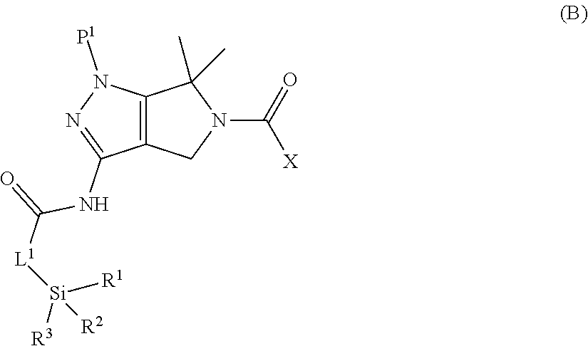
C12=C(CN(C(=O)[X])C1(C)C)C(NC([L1][Si]([R1])([R2])[R3])=O)=NN2[P1]
